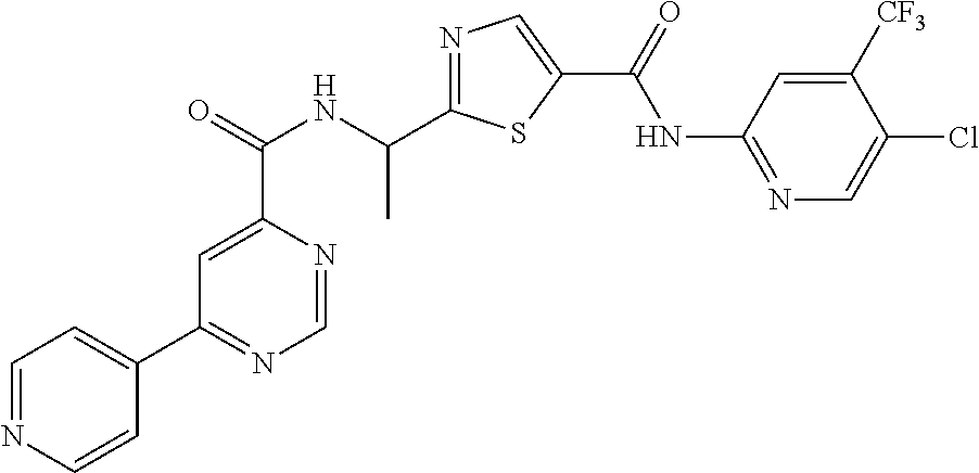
N1=C(C(NC(C2=CC(C3=CC=NC=C3)=NC=N2)=O)C)SC(C(=O)NC2=NC=C(Cl)C([CF3])=C2)=C1
